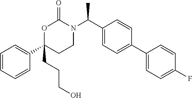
C1(C2(CCCO)CCN(C(C3=CC=C(C4=CC=C(F)C=C4)C=C3)C)C(=O)O2)=CC=CC=C1
